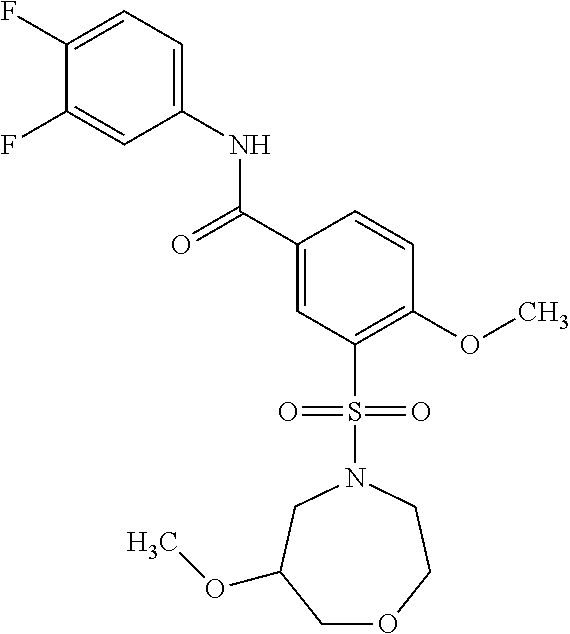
C1(F)=CC=C(NC(C2=CC(S(N3CC(OC)COCC3)(=O)=O)=C(OC)C=C2)=O)C=C1F
